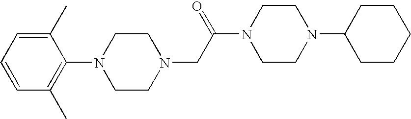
C1(C)=CC=CC(C)=C1N1CCN(CC(N2CCN(C3CCCCC3)CC2)=O)CC1
